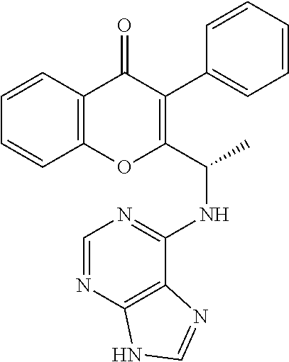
C1=CC2=C(C=C1)C(=O)C(C1=CC=CC=C1)=C(C(NC1=NC=NC3=C1N=CN3)C)O2
